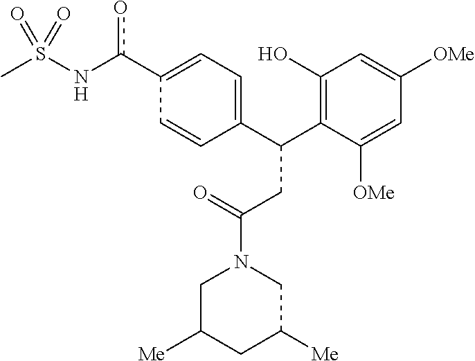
C(C1=C(O)C=C([OMe])C=C1[OMe])(CC(N1CC([Me])CC([Me])C1)=O)C1=CC=C(c(NS(C)(=O)=O)o)C=C1
